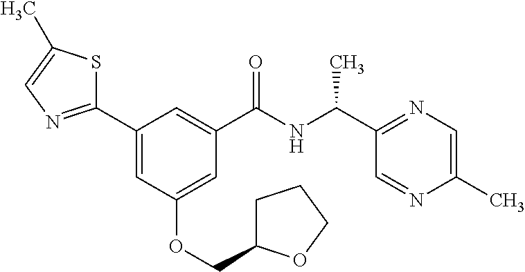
C1(C2=CC(OCC3CCCO3)=CC(C(NC(C3=NC=C(C)N=C3)C)=O)=C2)=NC=C(C)S1
